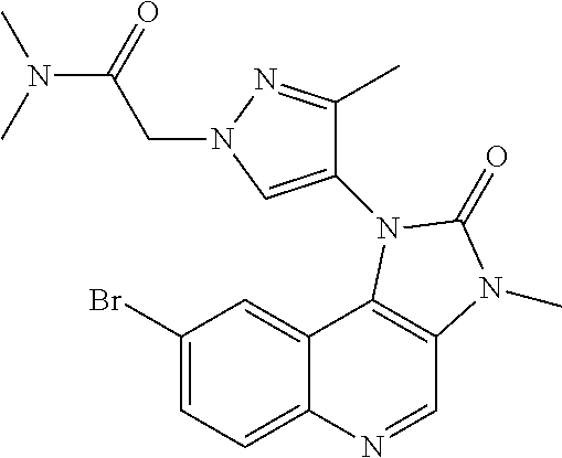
C1(Br)=CC=C2C(=C1)C1=C(C=N2)N(C)C(=O)N1C1=CN(CC(N(C)C)=O)N=C1C
